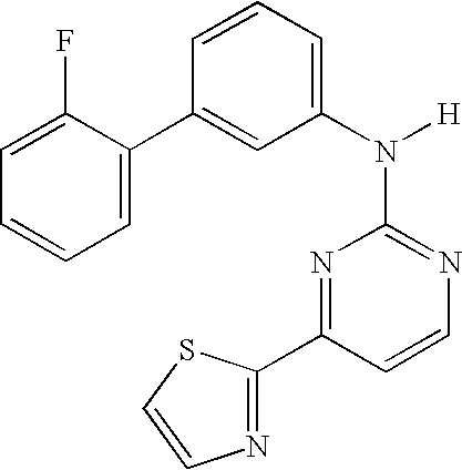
N1=C(N([H])C2=CC=CC(C3=CC=CC=C3F)=C2)N=C(C2=NC=CS2)C=C1
